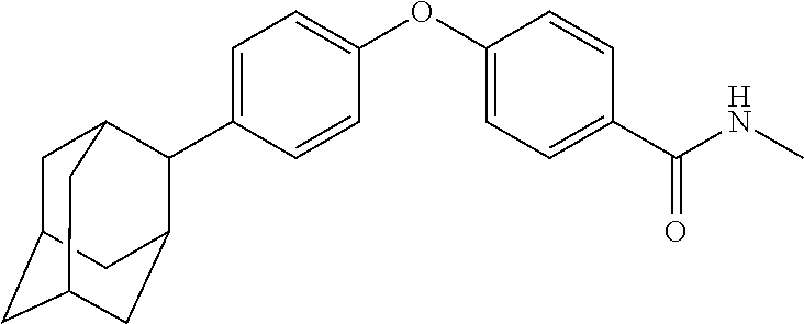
C1=C(C2C3CC4CC(CC2C4)C3)C=CC(OC2=CC=C(C(NC)=O)C=C2)=C1
